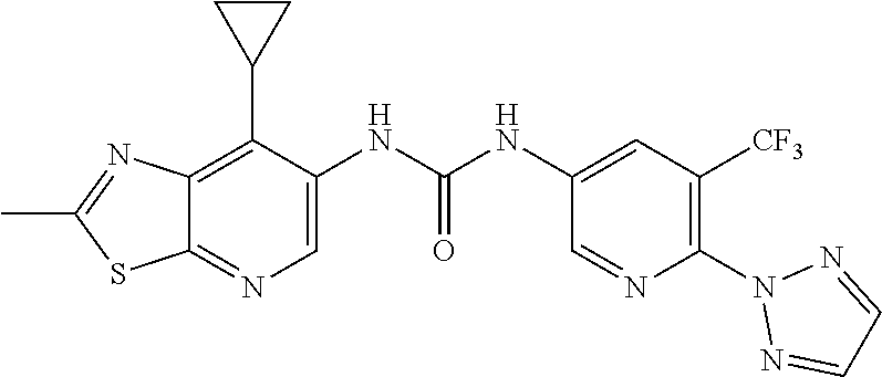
C12=C(C3CC3)C(NC(NC3=CC([CF3])=C(N4N=CC=N4)N=C3)=O)=CN=C1SC(C)=N2
